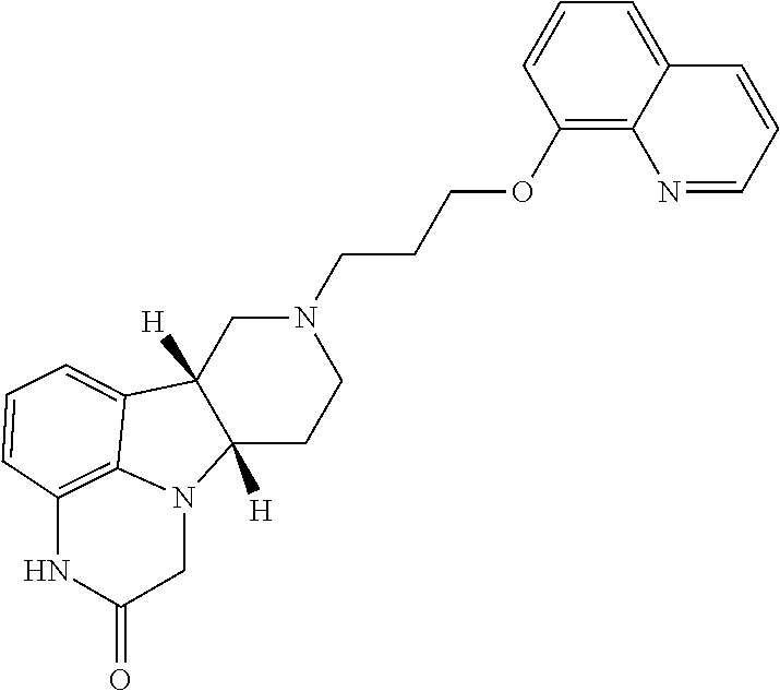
C1C2([H])C([H])(CCN1CCCOC1=C3C(=CC=C1)C=CC=N3)N1C3=C(NC(=O)C1)C=CC=C23
